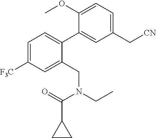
C1=C([F3C])C=C(CN(C(=O)C2CC2)CC)C(C2=CC(C[CN])=CC=C2OC)=C1
